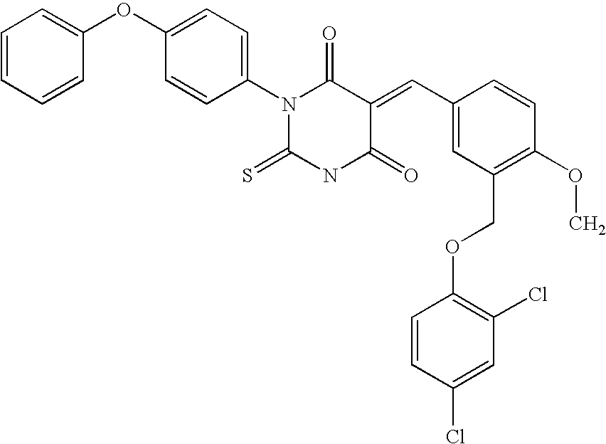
C1=CC=CC(OC2=CC=C(N3C(=S)NC(=O)C(=CC4=CC(COC5=C(Cl)C=C(Cl)C=C5)=C(OC)C=C4)C3=O)C=C2)=C1
